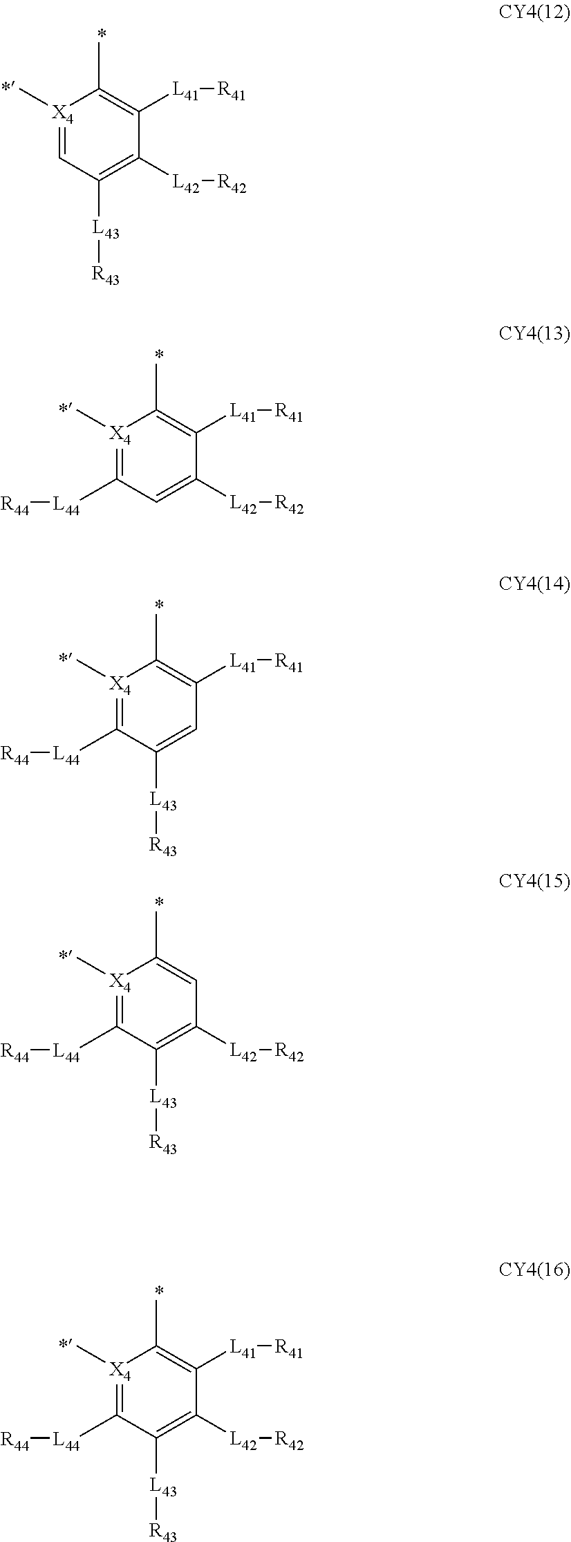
[X4]1(C)=CC([L43][R43])=C([L42][R42])C([L41][R41])=C1C.[X4]1(C)=C([L44][R44])C=C([L42][R42])C([L41][R41])=C1C.[X4]1(C)=C([L44][R44])C([L43][R43])=CC([L41][R41])=C1C.[X4]1(C)=C([L44][R44])C([L43][R43])=C([L42][R42])C=C1C.[X4]1(C)=C([L44][R44])C([L43][R43])=C([L42][R42])C([L41][R41])=C1C
